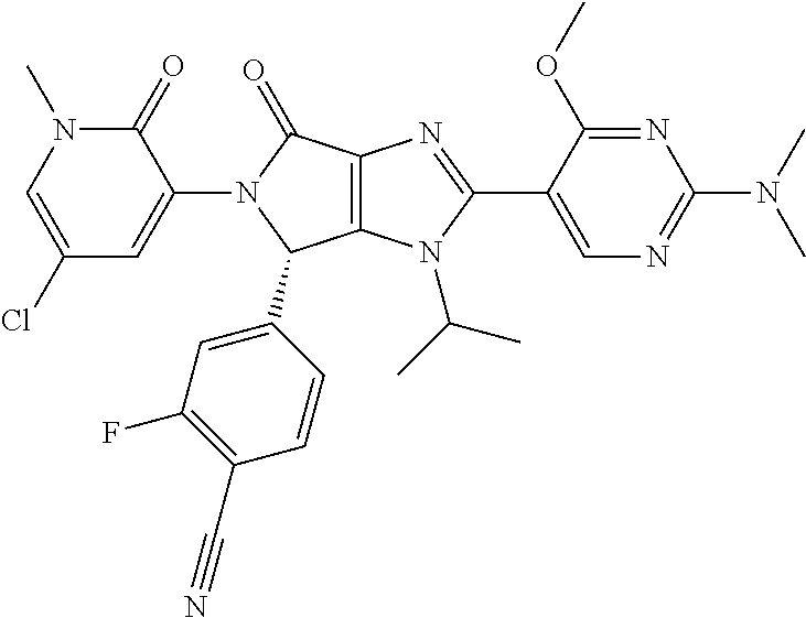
C1(Cl)=CN(C)C(=O)C(N2C(C3=CC(F)=C(C#N)C=C3)C3=C(C2=O)N=C(C2=CN=C(N(C)C)N=C2OC)N3C(C)C)=C1
